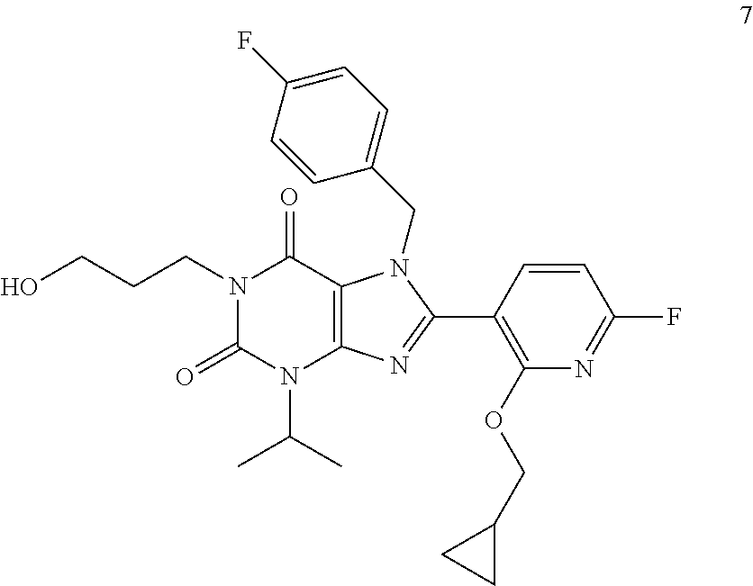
N1(CCCO)C(=O)N(C(C)C)C2=C(C1=O)N(CC1=CC=C(F)C=C1)C(C1=C(OCC3CC3)N=C(F)C=C1)=N2
